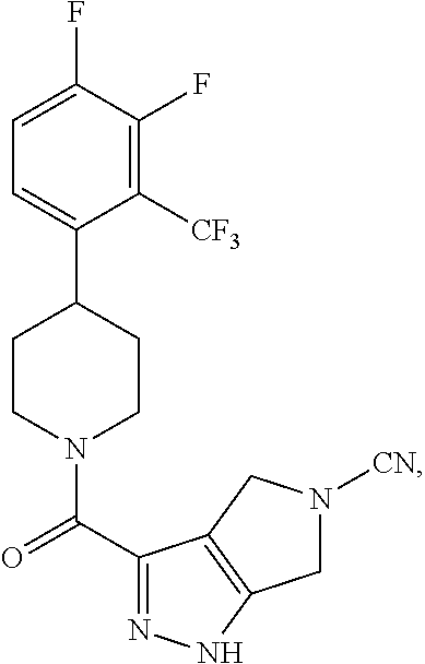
C1([CF3])=C(F)C(F)=CC=C1C1CCN(C(C2=NNC3=C2CN([CN])C3)=O)CC1
